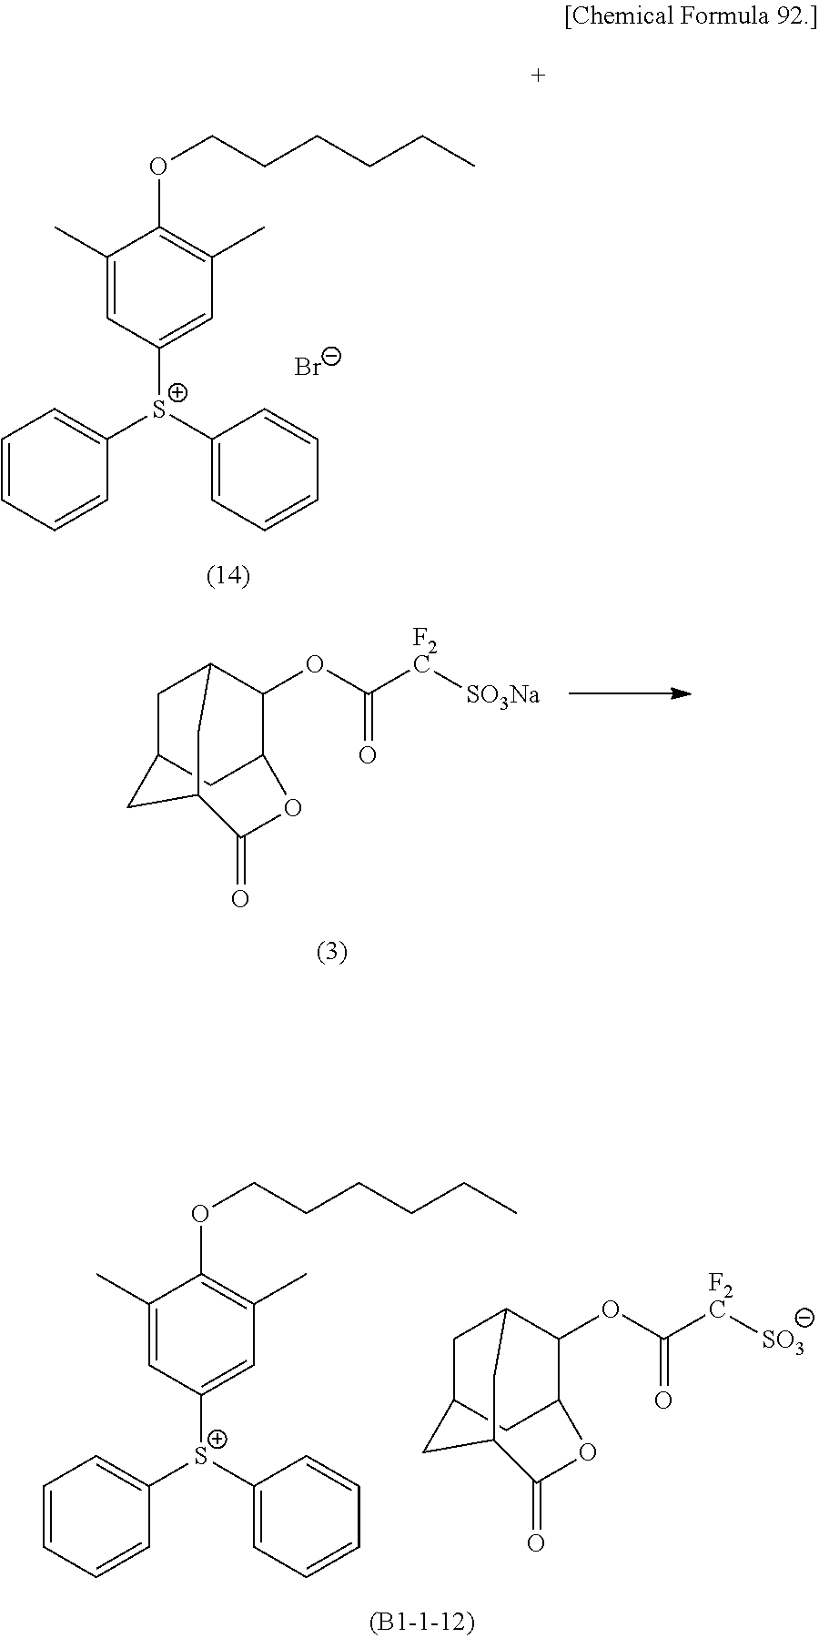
C1C2CC3C(OC(=O)[F2C][SO3Na])C1CC(C2)C(=O)O3.[Br-].C1=CC=CC([S+](C2=CC=CC=C2)C2=CC(C)=C(OCCCCCC)C(C)=C2)=C1.C1=CC=CC([S+](C2=CC=CC=C2)C2=CC(C)=C(OCCCCCC)C(C)=C2)=C1.C1C2CC3C(OC(=O)[F2C][SO3])C1CC(C2)C(=O)O3
